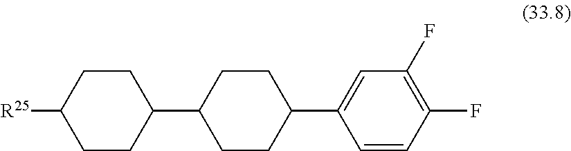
C1(C2CCC(C3CCC([R25])CC3)CC2)=CC(F)=C(F)C=C1
